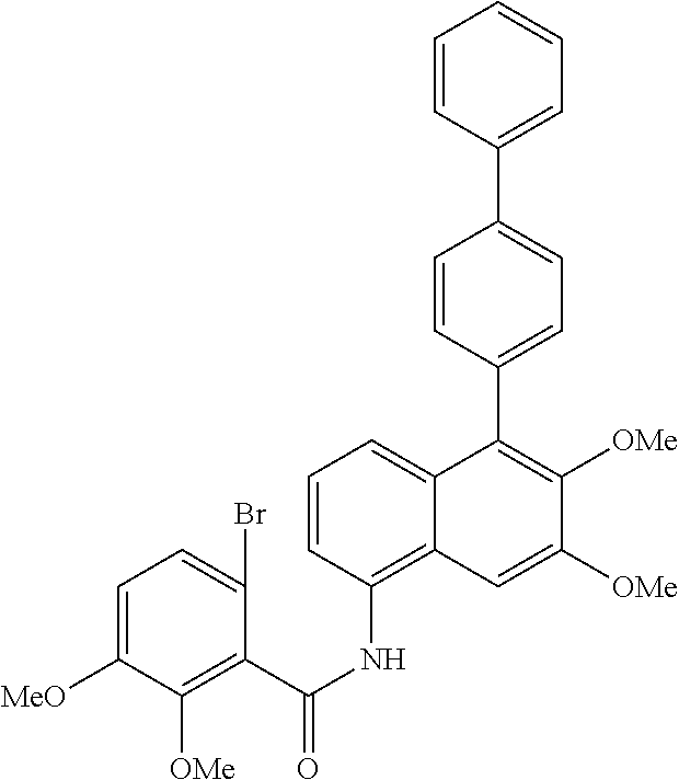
C1=CC(NC(C2=C([OMe])C([MeO])=CC=C2Br)=O)=C2C(=C1)C(C1=CC=C(C3=CC=CC=C3)C=C1)=C([OMe])C([OMe])=C2
